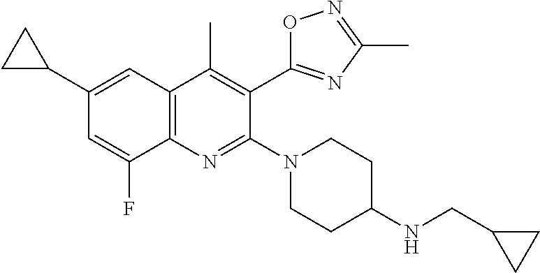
C1(C2CC2)=CC2=C(N=C(N3CCC(NCC4CC4)CC3)C(C3=NC(C)=NO3)=C2C)C(F)=C1
